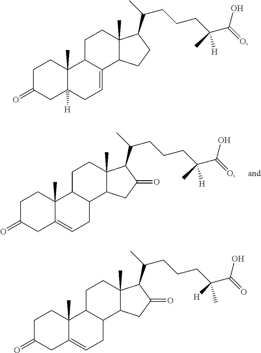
C1C(=O)CC2=CCC3C(C2(C)C1)CCC1(C)C3CC(=O)C1C(C)CCCC(C(=O)O)(C)[H].C1C(=O)CC2([H])C(C)(C1)C1C(=CC2)C2C(C)(CC1)C(C(C)CCCC(C(=O)O)(C)[H])CC2.C1C(=O)CC2=CCC3C(C2(C)C1)CCC1(C)C3CC(=O)C1C(C)CCCC(C(=O)O)([H])C
